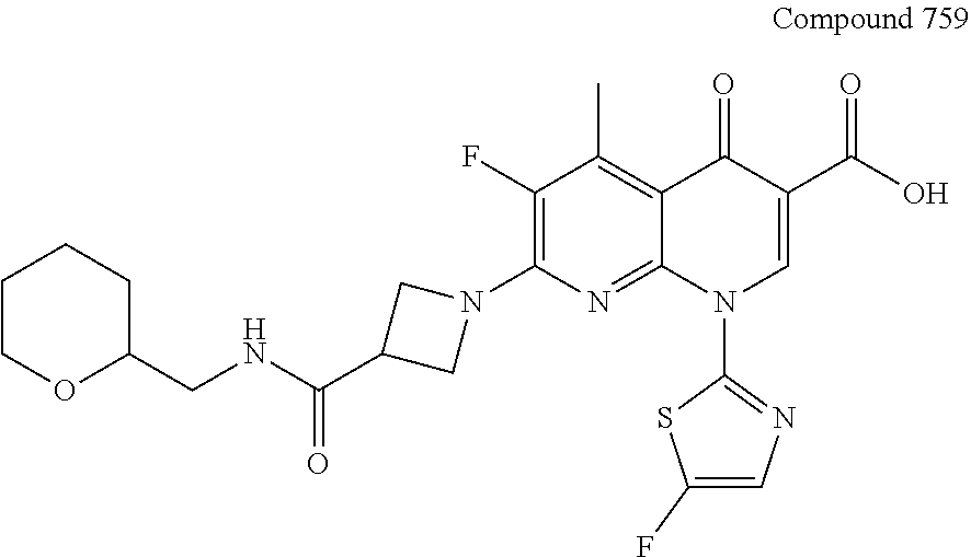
C1(F)=C(N2CC(C(=O)NCC3CCCCO3)C2)N=C2C(=C1C)C(=O)C(C(=O)O)=CN2C1=NC=C(F)S1
